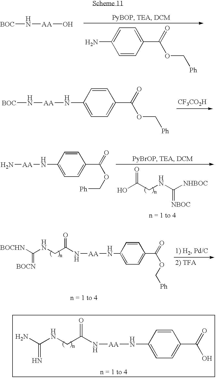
C1=CC(C(=O)OC[Ph])=CC=C1N.[BOC]N[AA]O.[CF3CO2H].[BOC]N[AA]NC1=CC=C(C(=O)OC[Ph])C=C1.OC(CNC([NHBOC])=[NBOC])=O.N[AA]NC1=CC=C(C(=O)OC[Ph])C=C1.[BOCHN]C(NCC(N[AA]NC1=CC=C(C(=O)OC[Ph])C=C1)=O)=[BOCN].NC(NCC(N[AA]NC1=CC=C(C(=O)O)C=C1)=O)=N
